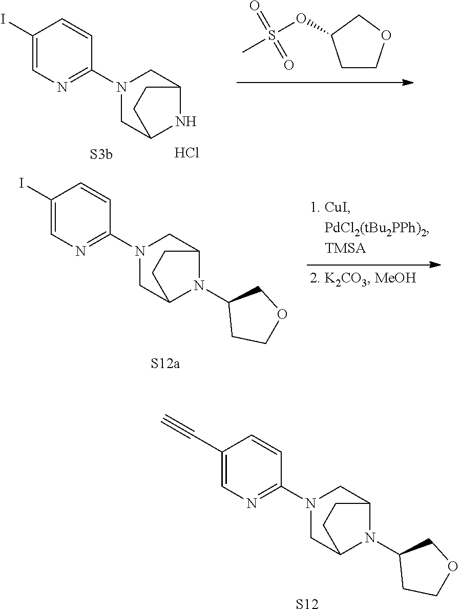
C1(I)=CN=C(N2CC3N(C4CCOC4)C(C2)CC3)C=C1.C1(C#C)=CN=C(N2CC3N(C4CCOC4)C(C2)CC3)C=C1.[S12].N1(C2=NC=C(I)C=C2)CC2NC(C1)CC2.C1C(OS(=O)(=O)C)CCO1.Cl
